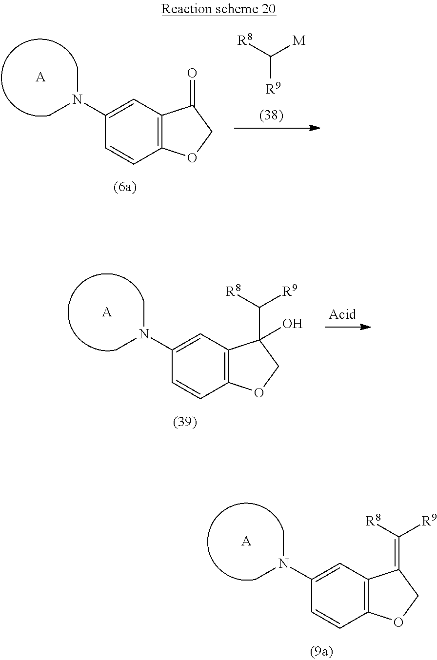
C12=C(C=C(N(C)C)C=C1)C(=C([R8])[R9])CO2.[A].C12=C(C=C(N(C)C)C=C1)C(=O)CO2.[A].[R8]C([M])[R9].C12=C(C=C(N(C)C)C=C1)C(C([R8])[R9])(O)CO2.[A]
